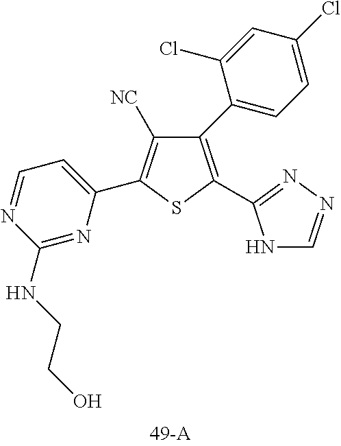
C1(NCCO)=NC(C2=C([NC])C(C3=CC=C(Cl)C=C3Cl)=C(C3=NN=CN3)S2)=CC=N1
